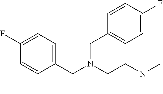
C1(CN(CCN(C)C)CC2=CC=C(F)C=C2)=CC=C(F)C=C1
